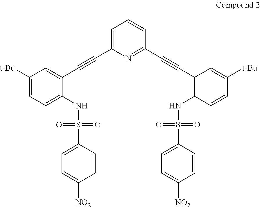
C(#CC1=CC([t-Bu])=CC=C1NS(=O)(C1=CC=C([NO2])C=C1)=O)C1=CC=CC(C#CC2=C(NS(=O)(C3=CC=C([NO2])C=C3)=O)C=CC([t-Bu])=C2)=N1
